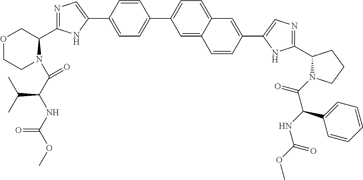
C1(C2=NC=C(C3=CC=C(C4=CC=C5C(=C4)C=CC(C4=CN=C(C6N(C(C(C7=CC=CC=C7)NC(=O)OC)=O)CCC6)N4)=C5)C=C3)N2)COCCN1C(=O)C(C(C)C)NC(=O)OC
